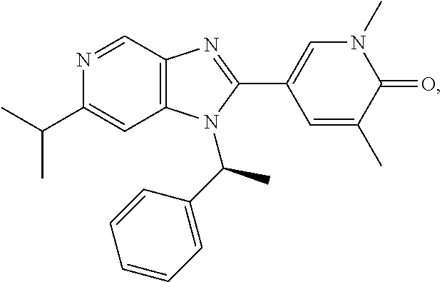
C1(C(C)C)=CC2=C(C=N1)N=C(C1=CN(C)C(=O)C(C)=C1)N2C(C1=CC=CC=C1)C
